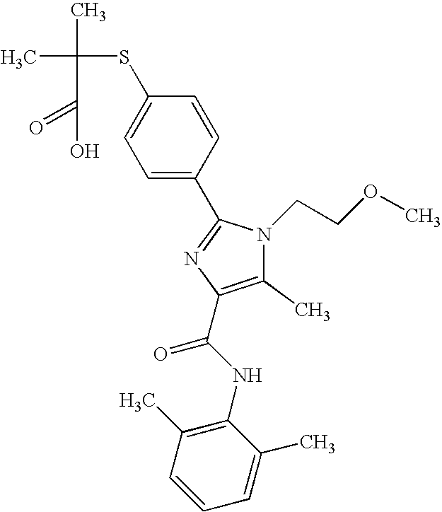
CC(C)(SC1=CC=C(C2=NC(C(NC3=C(C)C=CC=C3C)=O)=C(C)N2CCOC)C=C1)C(=O)O
